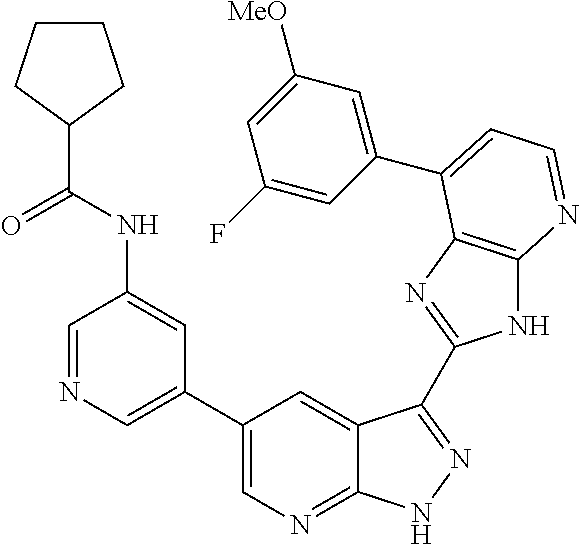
C1(C2=CN=CC(NC(C3CCCC3)=O)=C2)=CN=C2C(=C1)C(C1=NC3=C(N1)N=CC=C3C1=CC([MeO])=CC(F)=C1)=NN2
